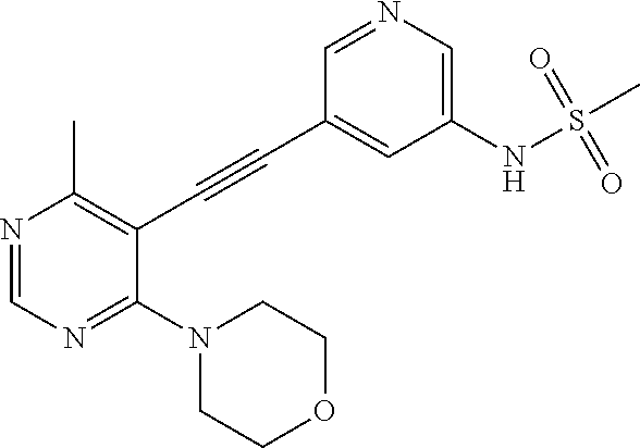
N1=CN=C(N2CCOCC2)C(C#CC2=CC(NS(C)(=O)=O)=CN=C2)=C1C
